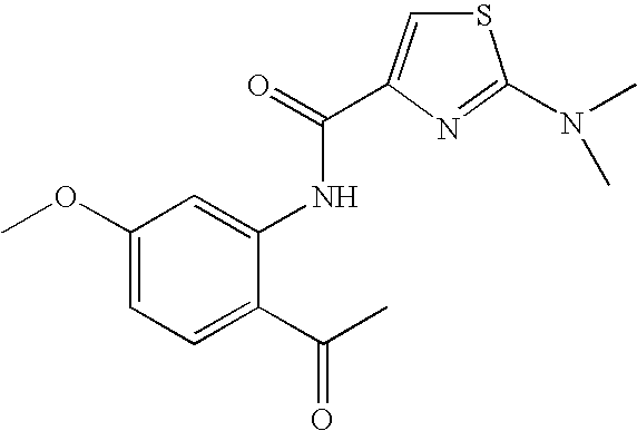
C1(OC)=CC=C(C(C)=O)C(NC(=O)C2=CSC(N(C)C)=N2)=C1
